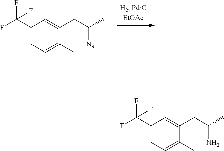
C1(C(F)(F)F)=CC=C(C)C(CC(C)[N3])=C1.C1(C(F)(F)F)=CC=C(C)C(CC(C)N)=C1
